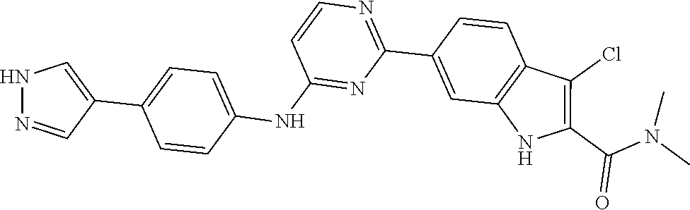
C1=CC2=C(NC(C(=O)N(C)C)=C2Cl)C=C1C1=NC=CC(NC2=CC=C(C3=CNN=C3)C=C2)=N1
